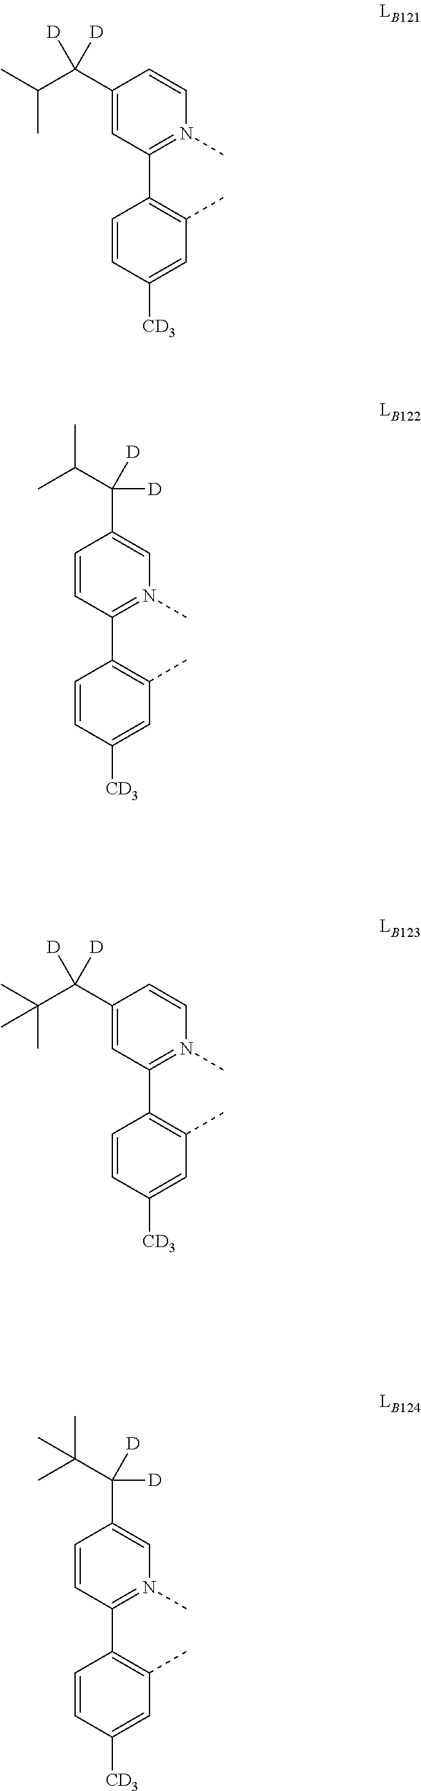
C1=CC(C2=C(C)C=C([CD3])C=C2)=N(C)C=C1C([D])([D])C(C)C.C1(C(C(C)(C)C)([D])[D])=CC(C2=C(C)C=C([CD3])C=C2)=N(C)C=C1.C1=CC(C2=C(C)C=C([CD3])C=C2)=N(C)C=C1C([D])([D])C(C)(C)C.C1(C(C(C)C)([D])[D])=CC(C2=C(C)C=C([CD3])C=C2)=N(C)C=C1
